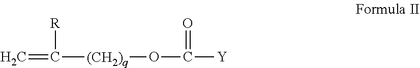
C=C([(CH2)q]OC(=O)[Y])[R]
